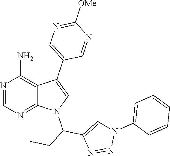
N1=CN=C2C(=C1N)C(C1=CN=C([OMe])N=C1)=CN2C(CC)C1=CN(C2=CC=CC=C2)N=N1
